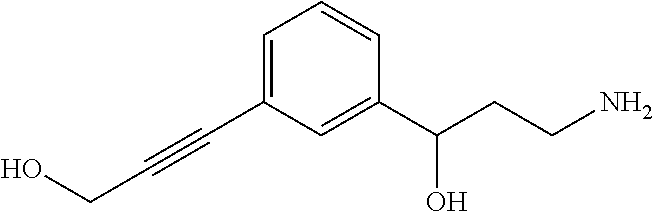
C(C#CC1=CC=CC(C(CCN)O)=C1)O
